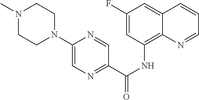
C1(F)=CC(NC(C2=NC=C(N3CCN(C)CC3)N=C2)=O)=C2C(=C1)C=CC=N2
